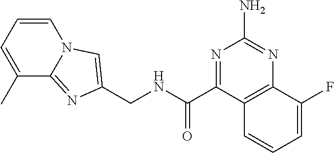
C(NC(C1=NC(N)=NC2=C1C=CC=C2F)=O)C1=CN2C(=N1)C(C)=CC=C2
